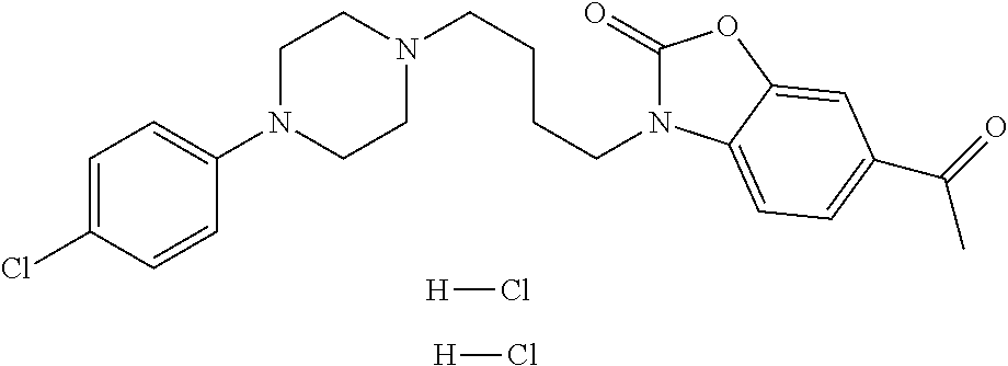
N1(CCCCN2CCN(C3=CC=C(Cl)C=C3)CC2)C(=O)OC2=CC(C(=O)C)=CC=C12.[H]Cl.[H]Cl
